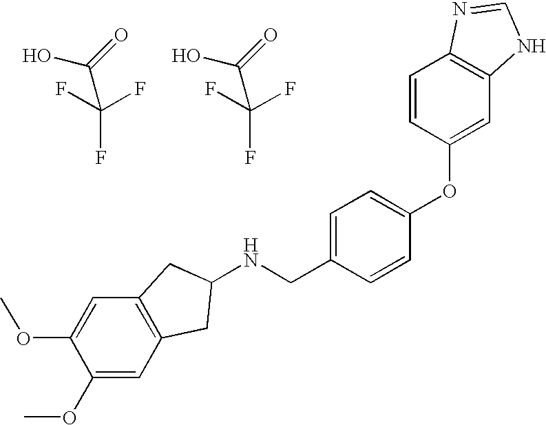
C(F)(F)(F)C(=O)O.C(F)(F)(F)C(=O)O.N(CC1=CC=C(OC2=CC3=C(C=C2)N=CN3)C=C1)C1CC2=C(C=C(OC)C(OC)=C2)C1
